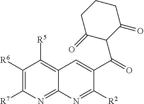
C1([R6])=C([R7])N=C2C(=C1[R5])C=C(C(=O)C1C(=O)CCCC1=O)C([R2])=N2
